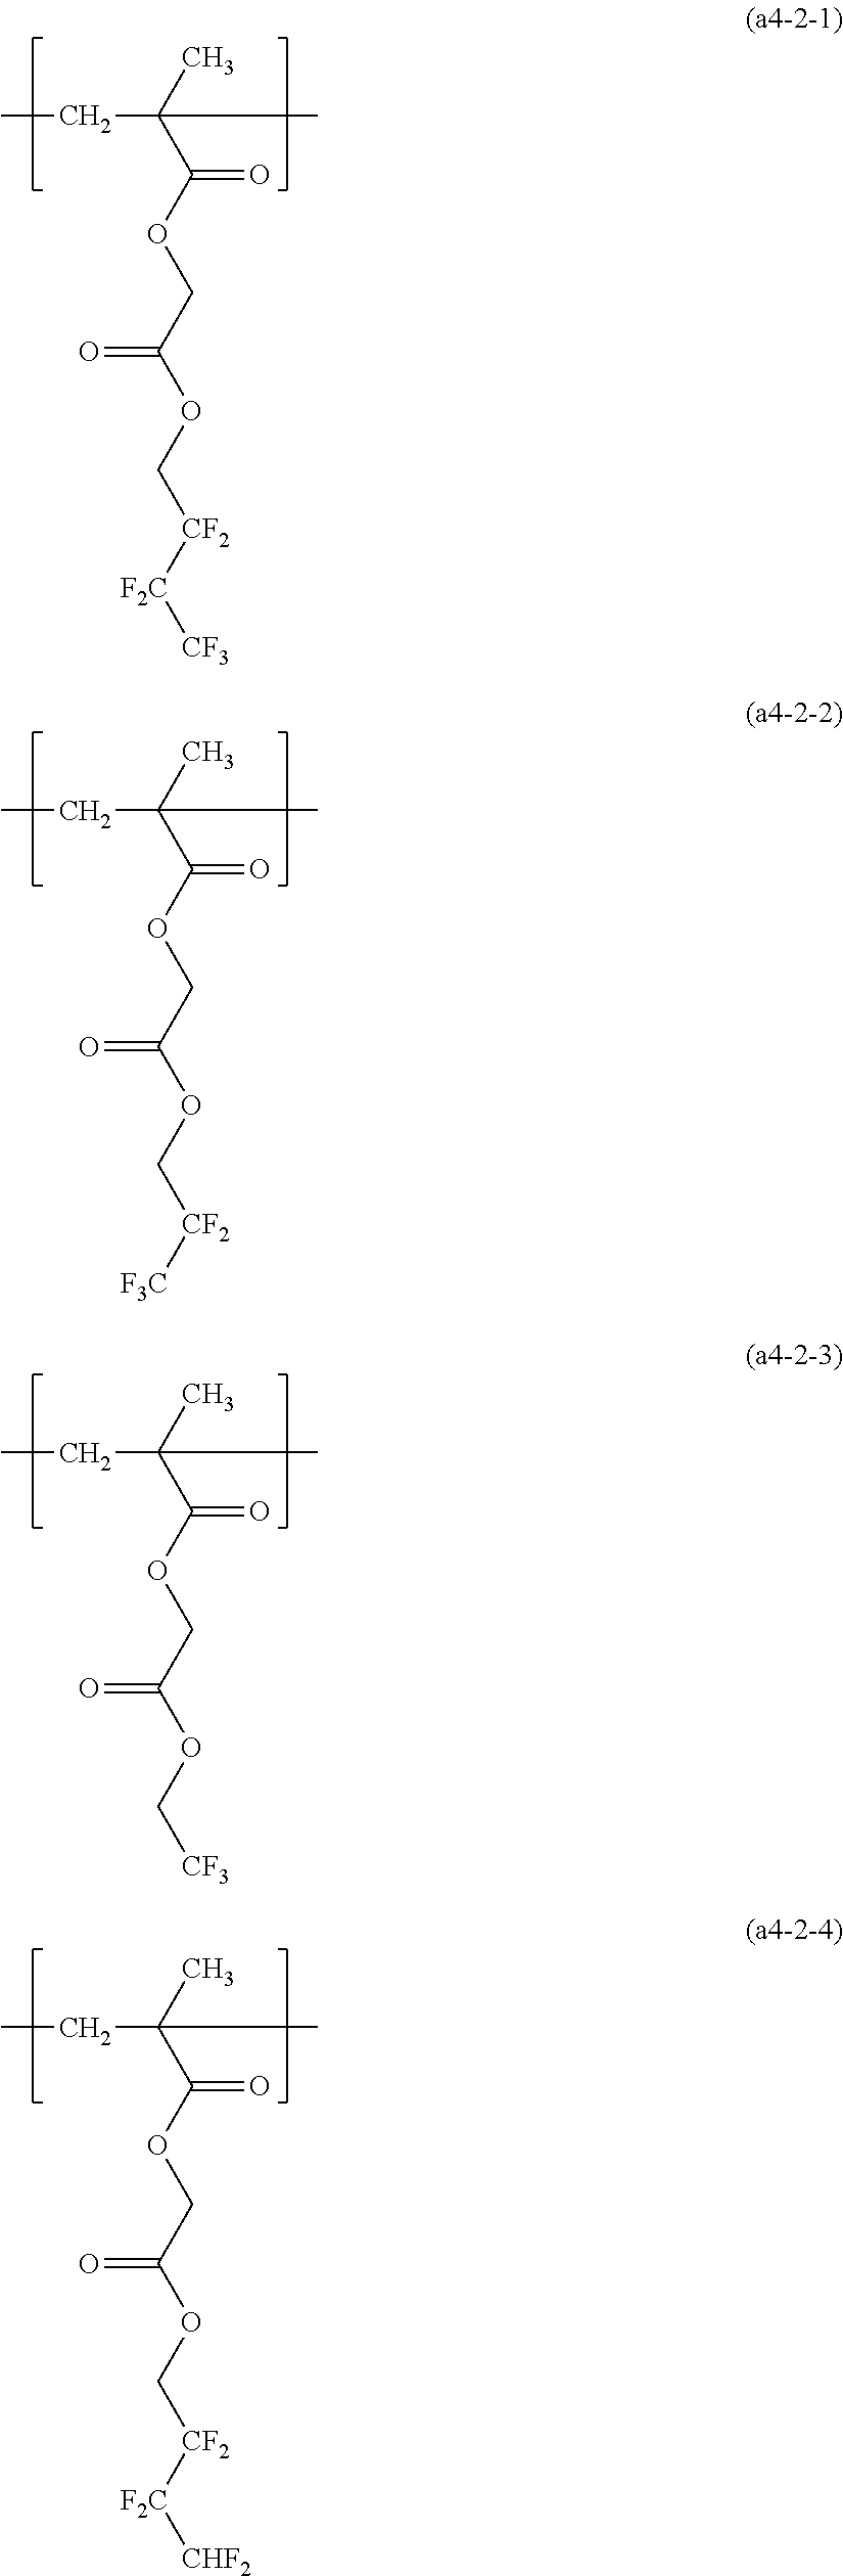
CCC(C)(C)C(OCC(OC[CF2][F2C][CF3])=O)=O.CCC(C)(C)C(OCC(OC[CF2][F3C])=O)=O.CCC(C)(C)C(OCC(OC[CF3])=O)=O.CCC(C)(C)C(OCC(OC[CF2][F2C][CHF2])=O)=O
